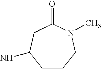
C1CCN(C)C(=O)CC1N
